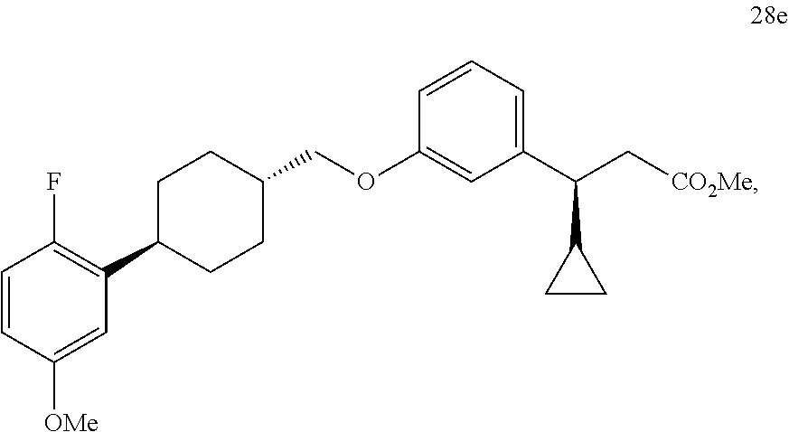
C1=CC([OMe])=CC(C2CCC(COC3=CC(C(C[CO2Me])C4CC4)=CC=C3)CC2)=C1F
